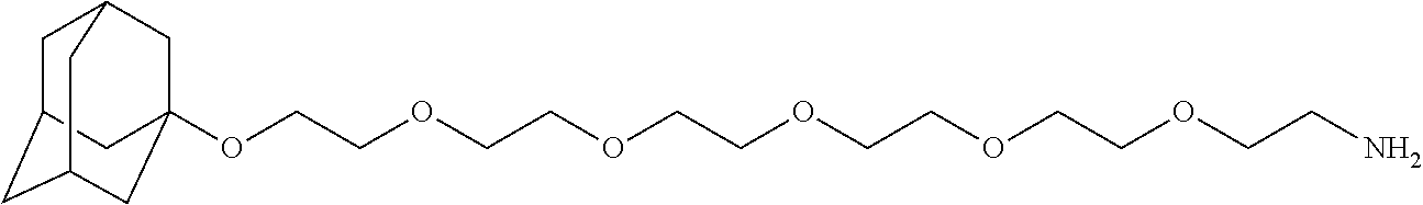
C1C2CC3CC(OCCOCCOCCOCCOCCOCCN)(CC1C3)C2
